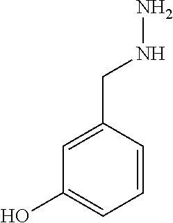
C1=CC(CNN)=CC(O)=C1
